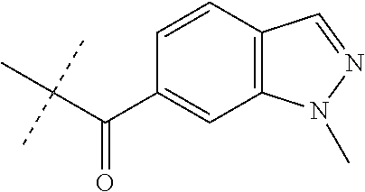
C(C(C)(C)C)(C1=CC2=C(C=C1)C=NN2C)=O
